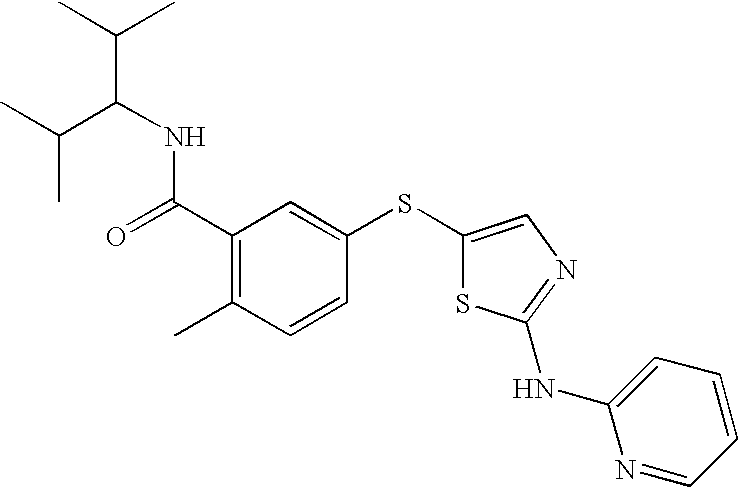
C(C1=C(C)C=CC(SC2=CN=C(NC3=CC=CC=N3)S2)=C1)(=O)NC(C(C)C)C(C)C
